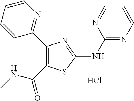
C1(NC2=NC(C3=NC=CC=C3)=C(C(NC)=O)S2)=NC=CC=N1.Cl
